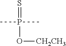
CP(=S)(C)O[CH2CH3]
